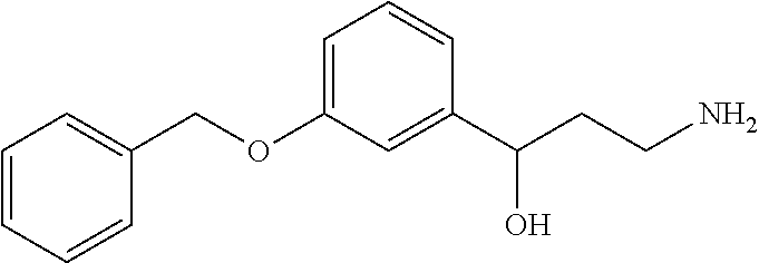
C(OC1=CC=CC(C(CCN)O)=C1)C1=CC=CC=C1
